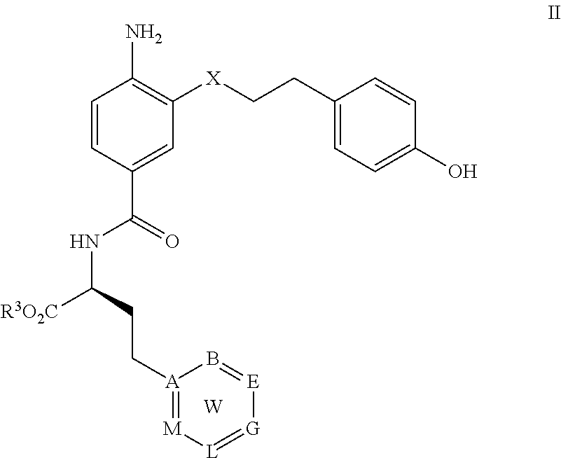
C1=CC(C(=O)NC([R3O2C])CC[A]2=[M][L]=[G][E]=B2)=CC([X]CCC2=CC=C(O)C=C2)=C1N.[W]
